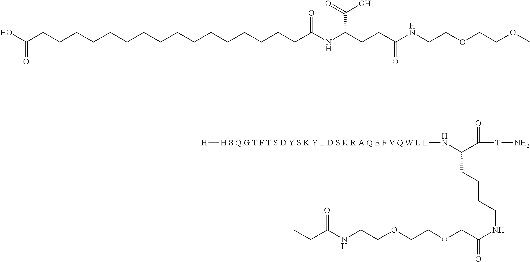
CCC(NCCOCCOCC(NCCCCC(N[H S Q G T F T S D Y S K Y L D S K R A Q E F V Q W L L][H])C([T]N)=O)=O)=O.OC(CCCCCCCCCCCCCCCCC(NC(CCC(NCCOCCOC)=O)C(=O)O)=O)=O
